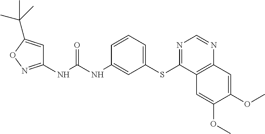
C1(NC(NC2=CC(SC3=NC=NC4=C3C=C(OC)C(OC)=C4)=CC=C2)=O)=NOC(C(C)(C)C)=C1
